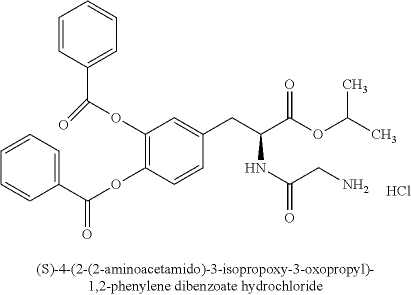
C1(OC(=O)C2=CC=CC=C2)=C(OC(=O)C2=CC=CC=C2)C=CC(CC(C(OC(C)C)=O)NC(CN)=O)=C1.Cl
